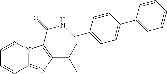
C1=CN2C(=NC(C(C)C)=C2C(=O)NCC2=CC=C(C3=CC=CC=C3)C=C2)C=C1
